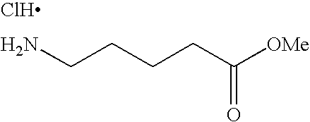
Cl.NCCCCC([OMe])=O
